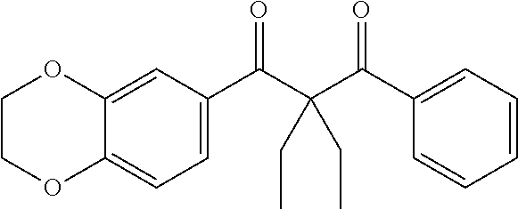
C1(C(C(C(C2=CC=C3C(=C2)OCCO3)=O)(CC)CC)=O)=CC=CC=C1
